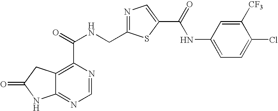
C12=NC=NC(C(=O)NCC3=NC=C(C(=O)NC4=CC=C(Cl)C([CF3])=C4)S3)=C1CC(=O)N2
